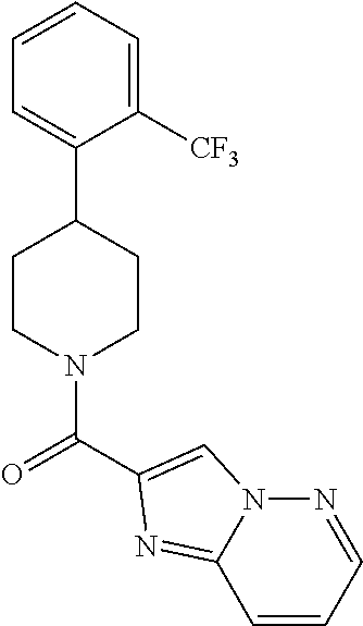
C1=C(C2CCN(C(=O)C3=CN4N=CC=CC4=N3)CC2)C([CF3])=CC=C1
